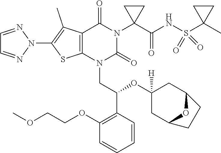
N1(C2=C(C)C3=C(S2)N(CC(C2=C(OCCOC)C=CC=C2)OC2([H])CC4OC(C2)CC4)C(=O)N(C2(C(NS(C4(C)CC4)(=O)=O)=O)CC2)C3=O)N=CC=N1
